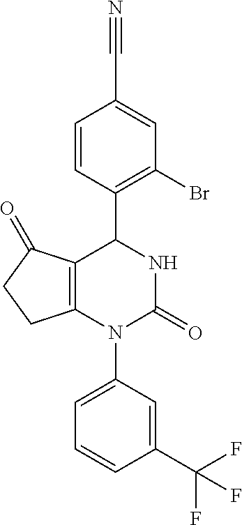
C12=C(N(C3=CC=CC(C(F)(F)F)=C3)C(=O)NC1C1=C(Br)C=C(C#N)C=C1)CCC2=O
